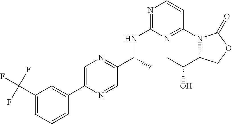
CC(NC1=NC=CC(N2C(C(O)C)COC2=O)=N1)C1=NC=C(C2=CC(C(F)(F)F)=CC=C2)N=C1
